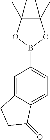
C1=C2C(=CC=C1B1OC(C)(C)C(C)(C)O1)C(=O)CC2
